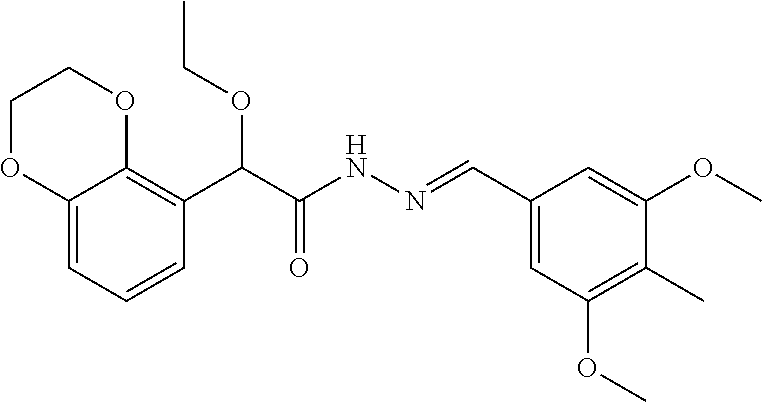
C1=C2C(=C(C(C(NN=CC3=CC(OC)=C(C)C(OC)=C3)=O)OCC)C=C1)OCCO2
